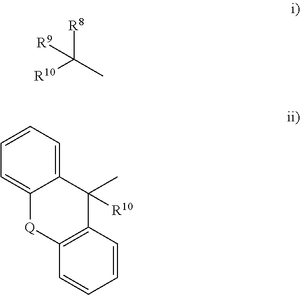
[R10]C(C)([R8])[R9].C1=CC2=C(C=C1)[Q]C1=CC=CC=C1C2(C)[R10]
